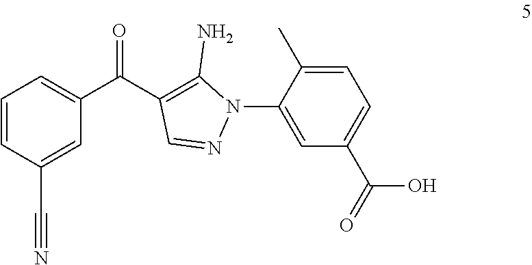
C1=CC(C#N)=CC(C(C2=C(N)N(C3=CC(C(O)=O)=CC=C3C)N=C2)=O)=C1
